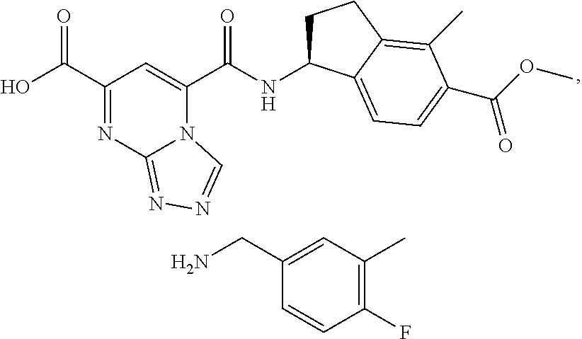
C1(C(O)=O)=NC2=NN=CN2C(C(NC2CCC3=C(C)C(C(OC)=O)=CC=C23)=O)=C1.C1(CN)=CC(C)=C(F)C=C1
